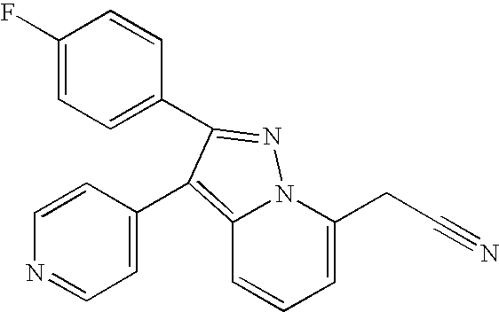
C1(F)=CC=C(C2=NN3C(=C2C2=CC=NC=C2)C=CC=C3CC#N)C=C1
